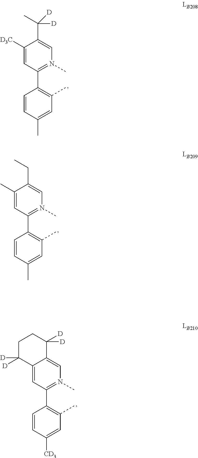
C1([D3C])=CC(C2=C(C)C=C(C)C=C2)=N(C)C=C1C(C)([D])[D].C1(C)=CC(C2=C(C)C=C(C)C=C2)=N(C)C=C1CC.C12=CC(C3=C(C)C=C([CD3])C=C3)=N(C)C=C1C([D])([D])CCC2([D])[D]
